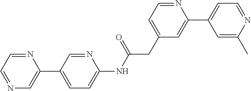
N1=CC=NC=C1C1=CC=C(NC(CC2=CC=NC(C3=CC=NC(C)=C3)=C2)=O)N=C1
